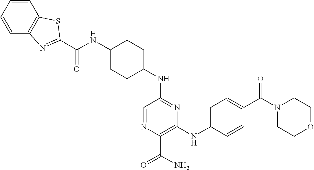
C(NC1CCC(NC2=NC(NC3=CC=C(C(N4CCOCC4)=O)C=C3)=C(C(N)=O)N=C2)CC1)(=O)C1=NC2=C(C=CC=C2)S1
